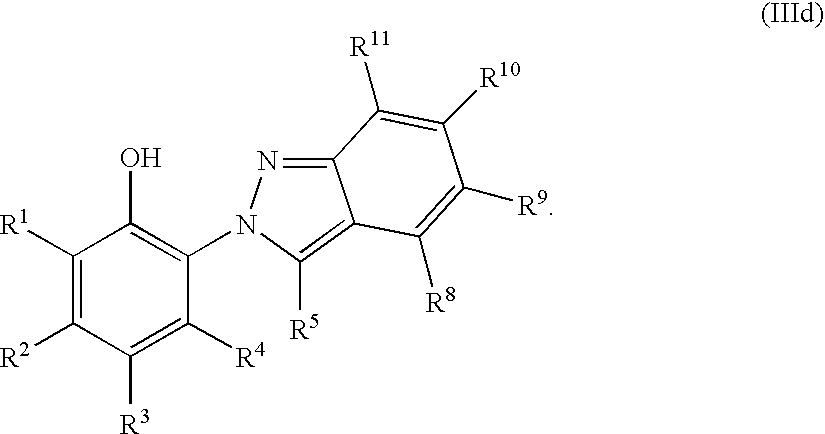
C1([R1])=C([R2])C([R3])=C([R4])C(N2N=C3C(=C2[R5])C([R8])=C([R9])C([R10])=C3[R11])=C1O
